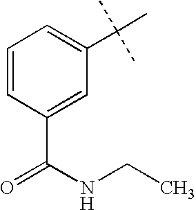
C1(C(=O)NCC)=CC(C(C)(C)C)=CC=C1
